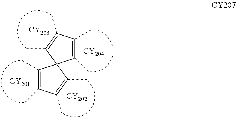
C1(C)=C(C)C(C)=C(C)C12C(C)=C(C)C(C)=C2C.[CY204].[CY201].[CY202].[CY203]
